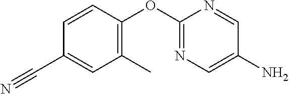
C1(C#N)=CC(C)=C(OC2=NC=C(N)C=N2)C=C1
